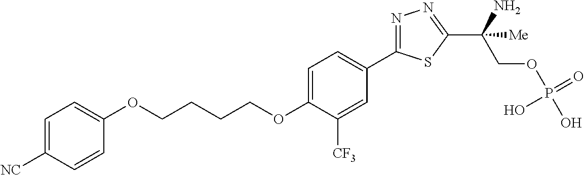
C(OC1=CC=C(C2=NN=C(C(COP(O)(=O)O)(N)[Me])S2)C=C1[CF3])CCCOC1=CC=C([NC])C=C1
